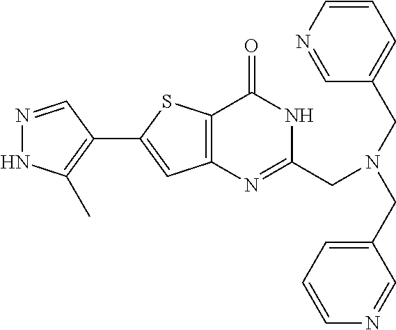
N1=CC(C2=CC3=C(S2)C(=O)NC(CN(CC2=CC=CN=C2)CC2=CC=CN=C2)=N3)=C(C)N1
